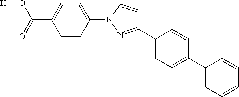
C1=CC(C2=NN(C3=CC=C(C(O[H])=O)C=C3)C=C2)=CC=C1C1=CC=CC=C1
